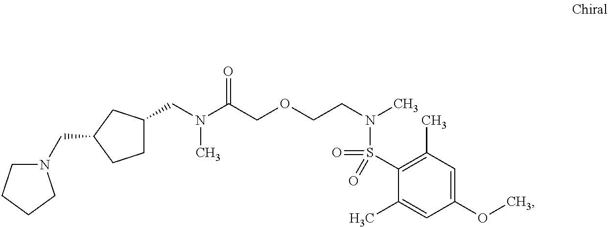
C(N(C(COCCN(C)S(=O)(C1=C(C)C=C(OC)C=C1C)=O)=O)C)C1CCC(CN2CCCC2)C1
